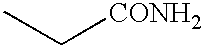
C([CONH2])C
